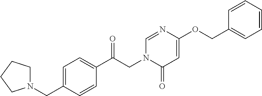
C1(CN2CCCC2)=CC=C(C(CN2C(=O)C=C(OCC3=CC=CC=C3)N=C2)=O)C=C1
